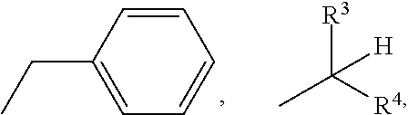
C1=CC(CC)=CC=C1.[R3]C([R4])(C)[H]
